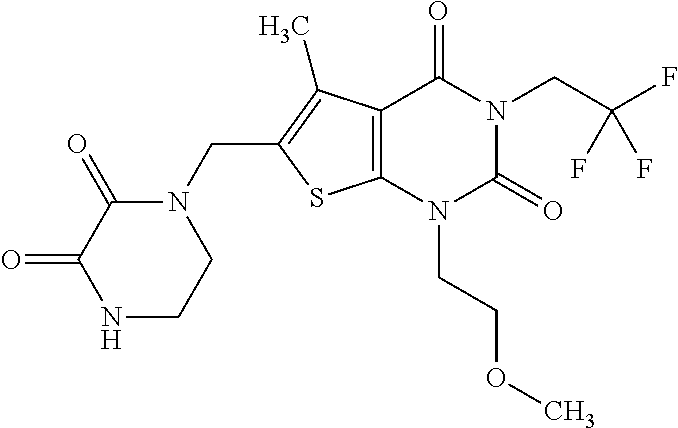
C12=C(N(CCOC)C(=O)N(CC(F)(F)F)C1=O)SC(CN1C(=O)C(=O)NCC1)=C2C
